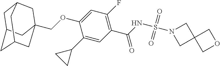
C12CC3CC(COC4=CC(F)=C(C(=O)NS(=O)(=O)N5CC6(C5)COC6)C=C4C4CC4)(CC(C3)C1)C2
